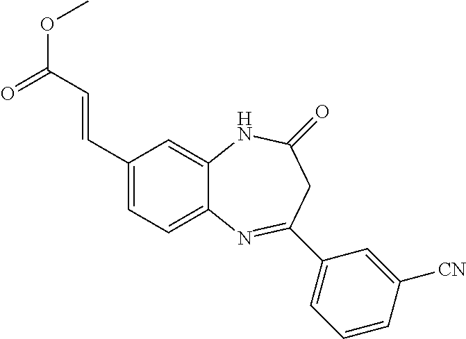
C(C1=CC=C2C(=C1)NC(=O)CC(C1=CC=CC([CN])=C1)=N2)=CC(OC)=O
